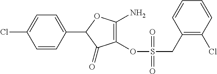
C1(=O)C(OS(CC2=C(Cl)C=CC=C2)(=O)=O)=C(N)OC1C1=CC=C(Cl)C=C1
